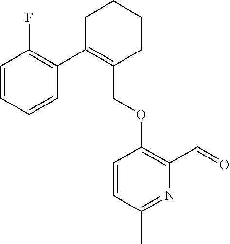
C1C(C2=C(F)C=CC=C2)=C(COC2=C(C=O)N=C(C)C=C2)CCC1
